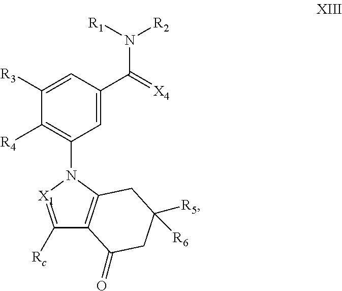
C1=C(C(=[X4])N([R1])[R2])C=C([R3])C([R4])=C1N1[X1]=C([Rc])C2=C1CC([R5])([R6])CC2=O
